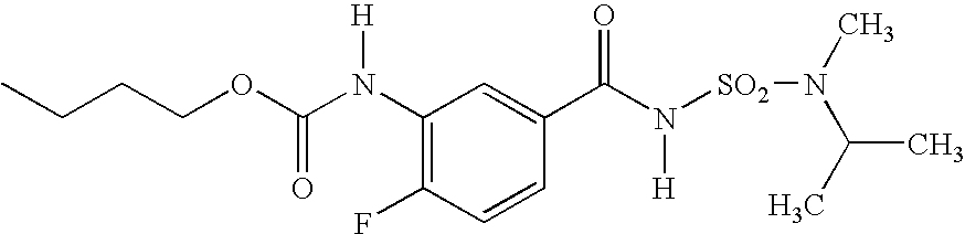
O(C(N([H])C1=C(F)C=CC(C(=O)N([H])[SO2]N(C)C(C)C)=C1)=O)CCCC
